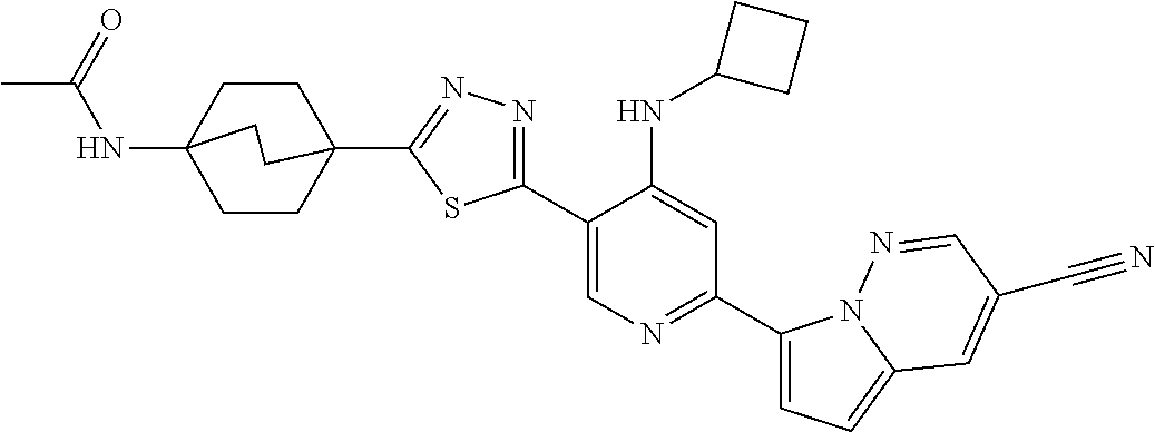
C1(C2=CN=C(C3=CC=C4N3N=CC(C#N)=C4)C=C2NC2CCC2)=NN=C(C23CCC(NC(=O)C)(CC2)CC3)S1
